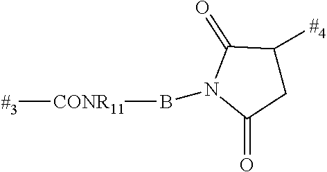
C1C([#4])C(=O)N(B[CONR11][#3])C1=O
